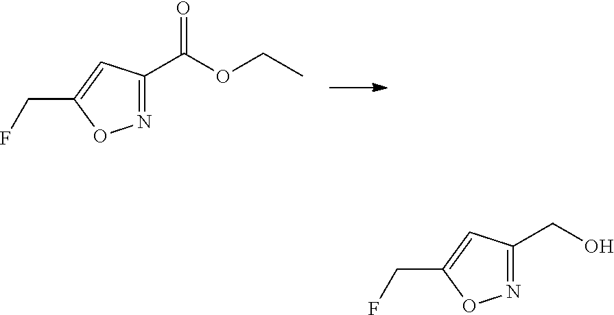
N1=C(C(=O)OCC)C=C(CF)O1.N1=C(CO)C=C(CF)O1
